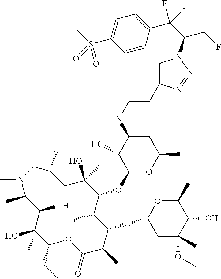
C1(O)(C)C(CC)OC(=O)C(C)C(OC2CC(OC)(C)C(O)C(C)O2)C(C)C(OC2OC(C)CC(N(C)CCC3=CN(C(CF)C(C4=CC=C(S(C)(=O)=O)C=C4)(F)F)N=N3)C2O)C(O)(C)CC(C)CN(C)C(C)C1O
